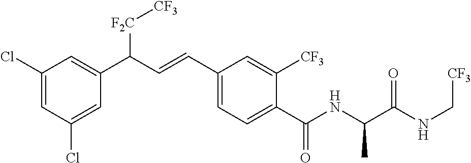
C1=C(Cl)C=C(C(C=CC2=CC=C(C(NC(C(NC[CF3])=O)C)=O)C([CF3])=C2)[F2C][CF3])C=C1Cl
